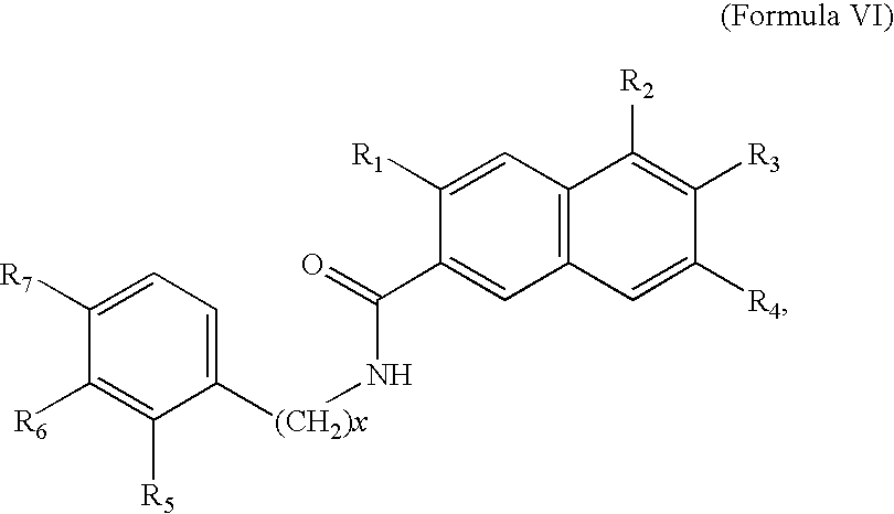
C1([R6])=C([R5])C([(CH2)x]NC(C2=CC3=C(C=C2[R1])C([R2])=C([R3])C([R4])=C3)=O)=CC=C1[R7]
